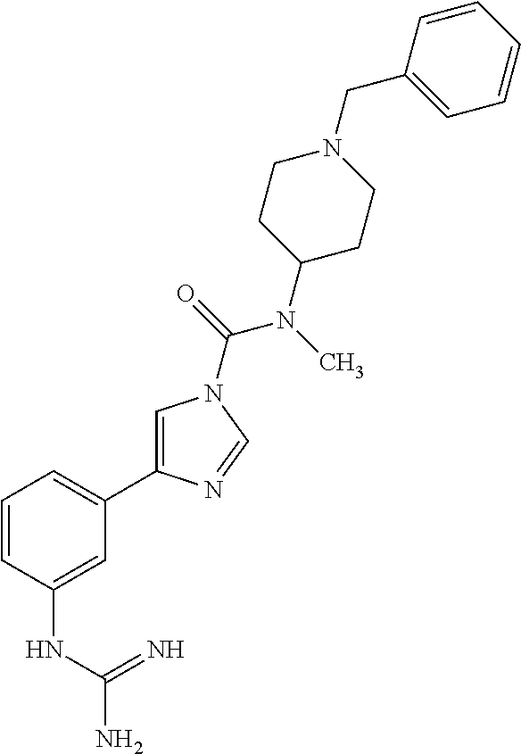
C1=CC(NC(N)=N)=CC(C2=CN(C(=O)N(C)C3CCN(CC4=CC=CC=C4)CC3)C=N2)=C1
